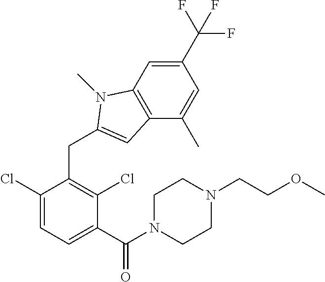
C1(C(N2CCN(CCOC)CC2)=O)=CC=C(Cl)C(CC2=CC3=C(C=C(C(F)(F)F)C=C3C)N2C)=C1Cl
